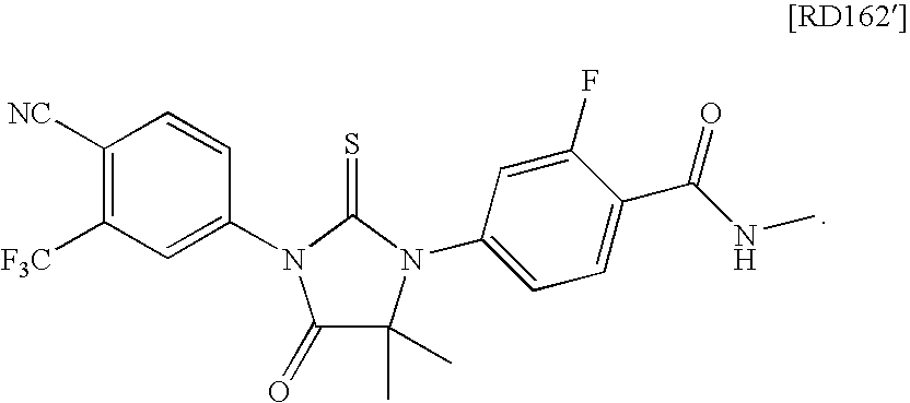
C1([NC])=C([F3C])C=C(N2C(=O)C(C)(C)N(C3=CC=C(C(=O)NC)C(F)=C3)C2=S)C=C1
